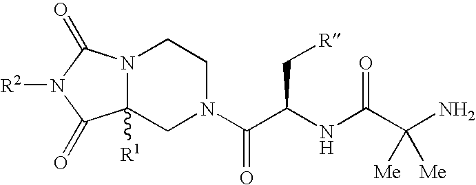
N12C([R1])(CN(C(C(NC(C(N)([Me])[Me])=O)C[R])=O)CC1)C(=O)N([R2])C2=O
